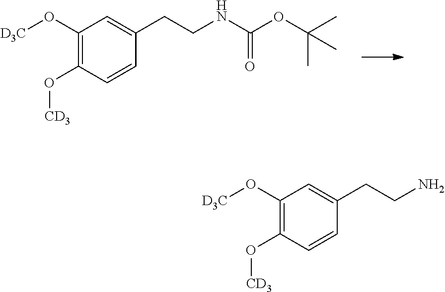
C1(O[D3C])=C(O[CD3])C=CC(CCNC(OC(C)(C)C)=O)=C1.C1(O[D3C])=C(O[CD3])C=CC(CCN)=C1
